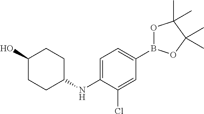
C1(O)CCC(NC2=CC=C(B3OC(C)(C)C(C)(C)O3)C=C2Cl)CC1
